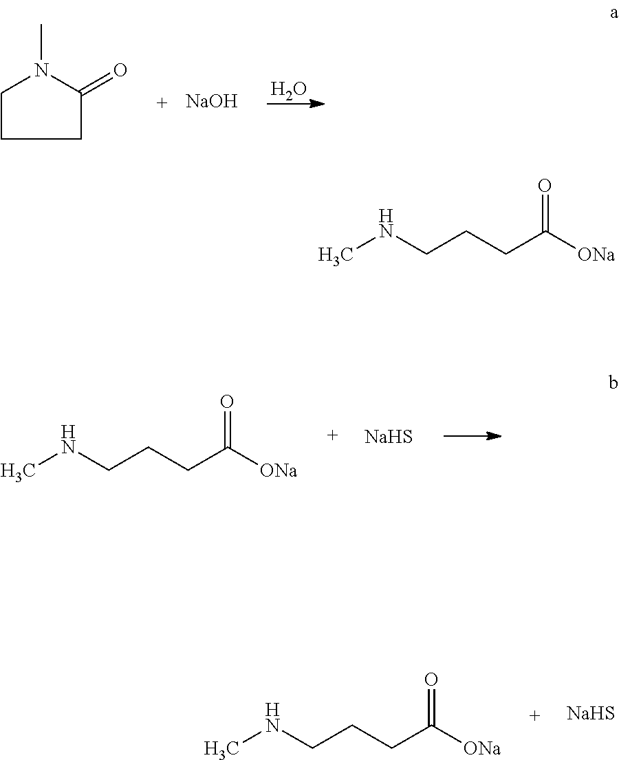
O.C1C(=O)N(C)CC1.[NaOH].CNCCCC([ONa])=O.[NaHS].CNCCCC([ONa])=O.[NaHS].CNCCCC([ONa])=O
